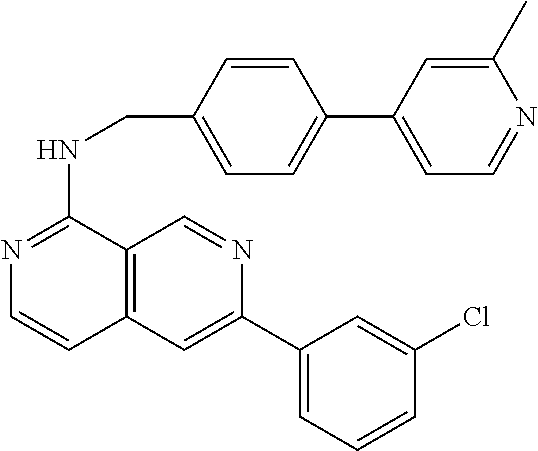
N1=C(NCC2=CC=C(C3=CC=NC(C)=C3)C=C2)C2=C(C=C1)C=C(C1=CC=CC(Cl)=C1)N=C2
